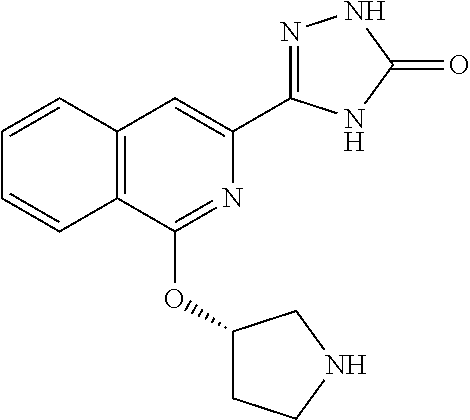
C1(OC2=NC(C3=NNC(=O)N3)=CC3=C2C=CC=C3)CCNC1
